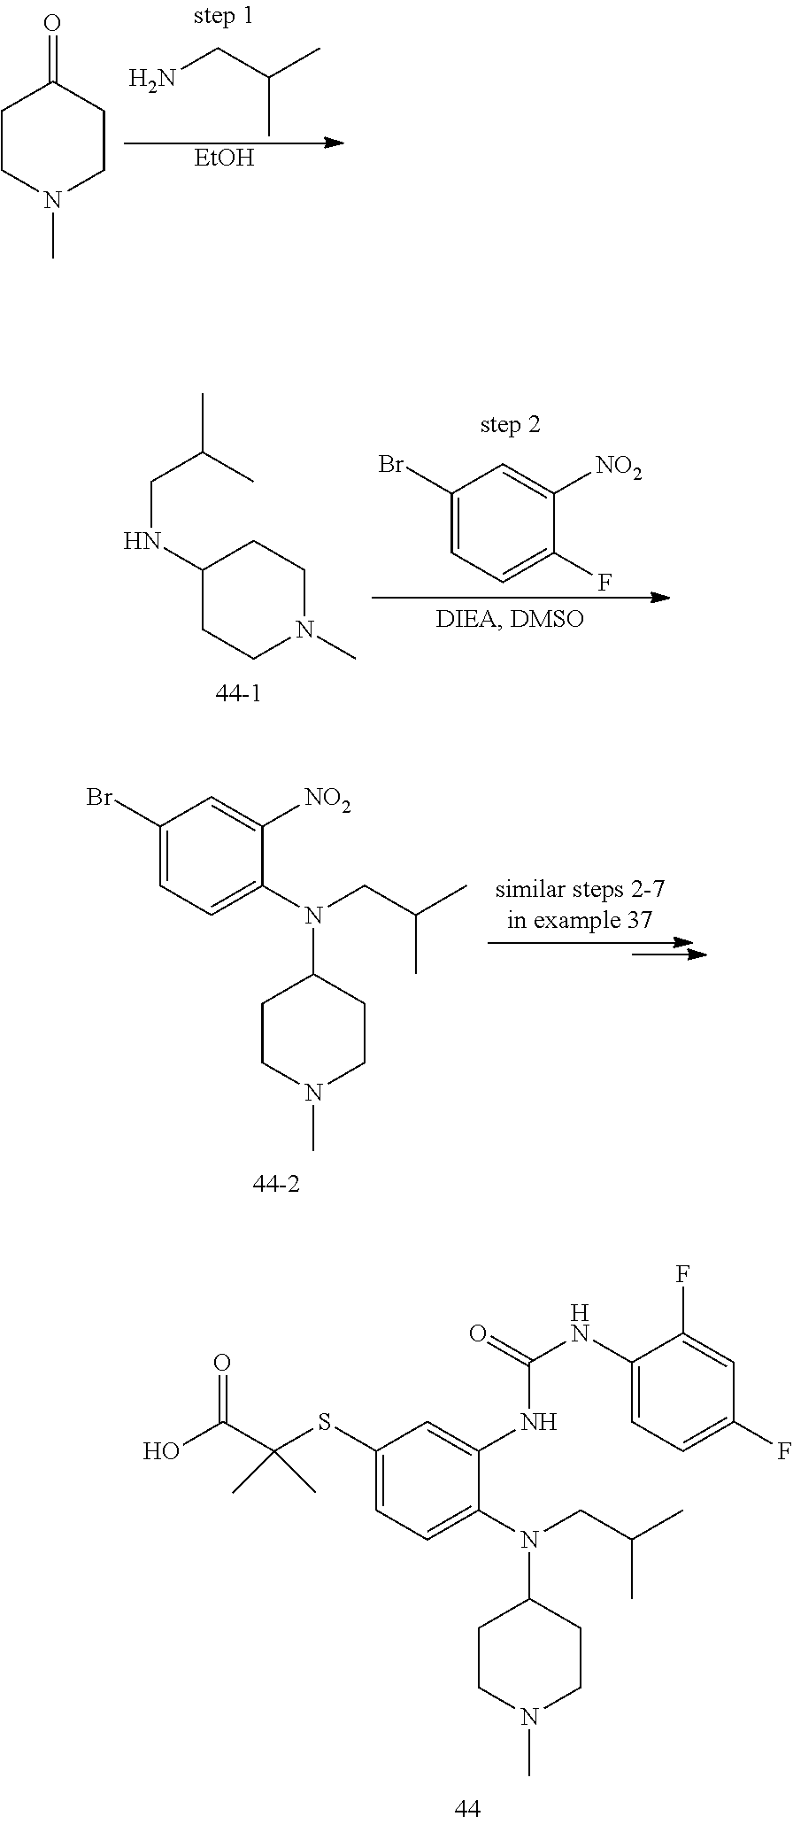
C1CN(C)CCC1N(C1=CC=C(SC(C(O)=O)(C)C)C=C1NC(NC1=CC=C(F)C=C1F)=O)CC(C)C.C1CC(=O)CCN1C.CC(CN)C.[EtOH].C1(NCC(C)C)CCN(C)CC1.C1(Br)=CC=C(F)C([NO2])=C1.C1CN(C)CCC1N(C1=CC=C(Br)C=C1[NO2])CC(C)C
